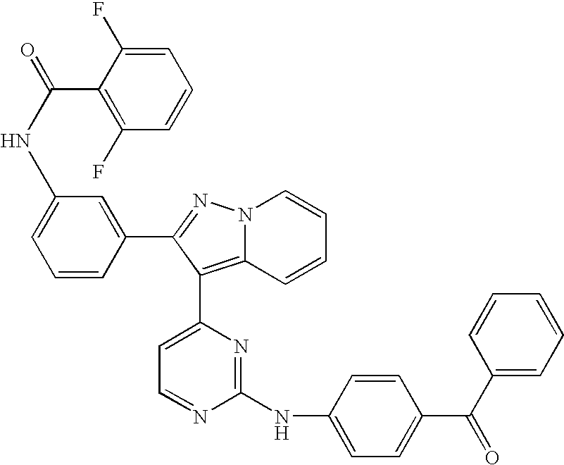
N(C1=CC=CC(C2=NN3C(=C2C2=CC=NC(NC4=CC=C(C(C5=CC=CC=C5)=O)C=C4)=N2)C=CC=C3)=C1)C(=O)C1=C(F)C=CC=C1F
